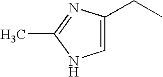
C1=C(CC)N=C(C)N1
